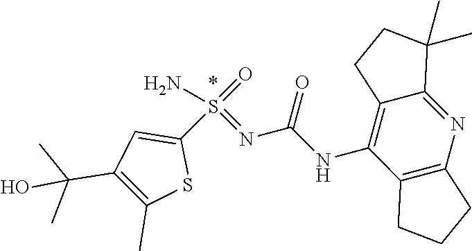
C(N=S(C1=CC(C(C)(C)O)=C(C)S1)(=O)N)(NC1=C2CCC(C)(C)C2=NC2=C1CCC2)=O
